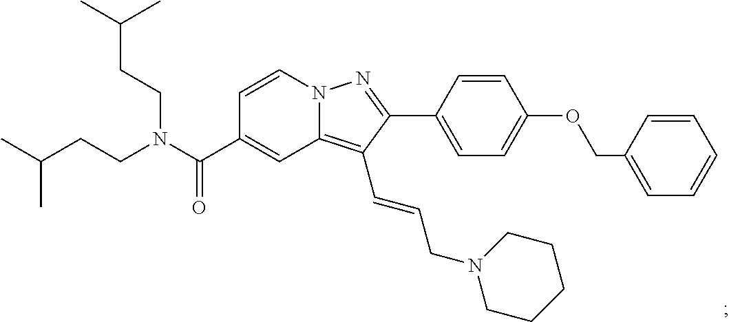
N12C(=C(C=CCN3CCCCC3)C(C3=CC=C(OCC4=CC=CC=C4)C=C3)=N1)C=C(C(N(CCC(C)C)CCC(C)C)=O)C=C2
